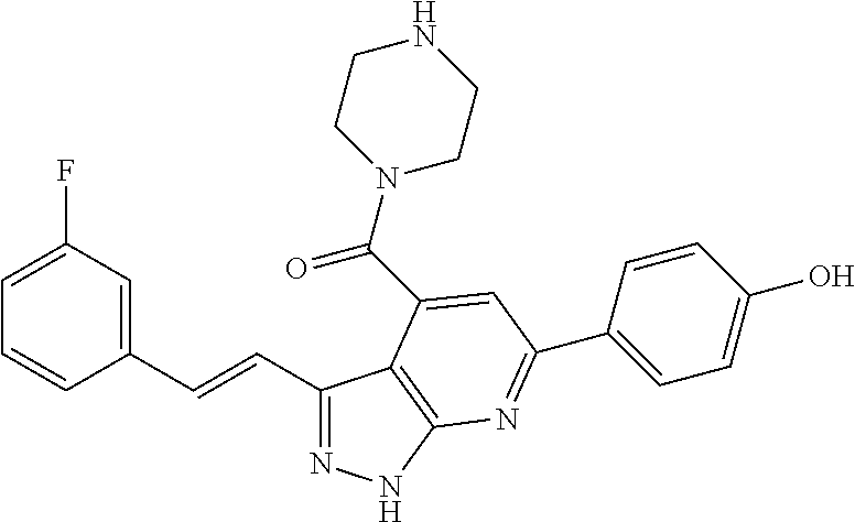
C1(C=CC2=CC(F)=CC=C2)=NNC2=C1C(C(N1CCNCC1)=O)=CC(C1=CC=C(O)C=C1)=N2
